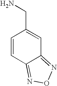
C1=CC2=NON=C2C=C1CN
